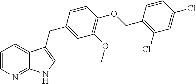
C1=CN=C2C(=C1)C(CC1=CC(OC)=C(OCC3=C(Cl)C=C(Cl)C=C3)C=C1)=CN2
